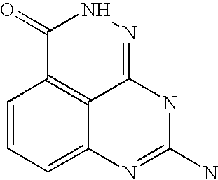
C1=CC=C2C3=C1C(=O)NN=C3NC(N)=N2
